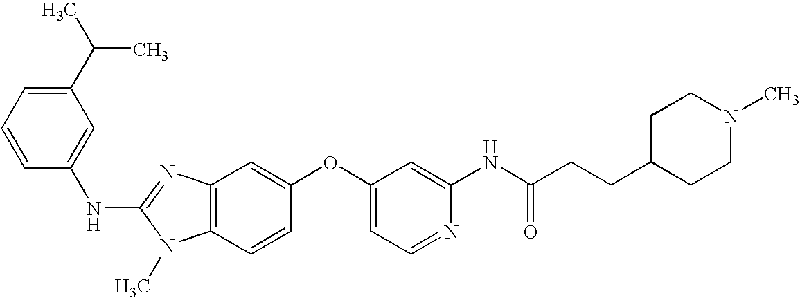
C1(C(C)C)=CC=CC(NC2=NC3=C(N2C)C=CC(OC2=CC=NC(NC(CCC4CCN(C)CC4)=O)=C2)=C3)=C1
